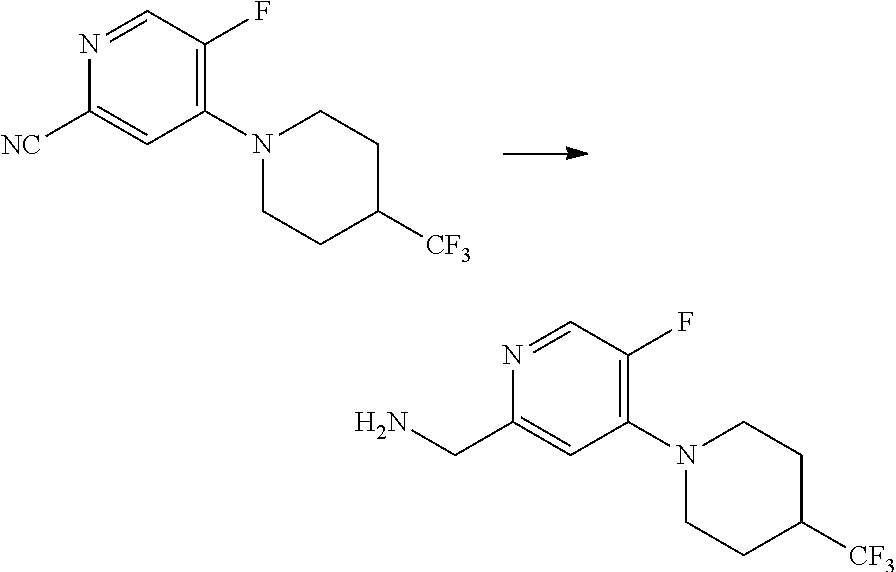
C1(N2CCC([CF3])CC2)=C(F)C=NC([NC])=C1.C1(N2CCC([CF3])CC2)=C(F)C=NC(CN)=C1
